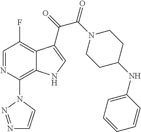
C1=NC(N2C=CN=N2)=C2C(=C1F)C(C(C(=O)N1CCC(NC3=CC=CC=C3)CC1)=O)=CN2
